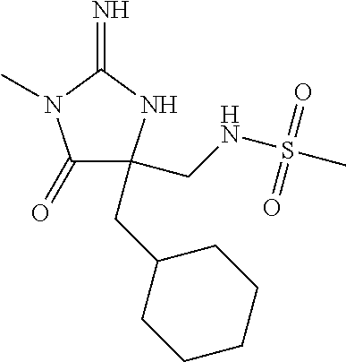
C1(=O)C(CNS(C)(=O)=O)(CC2CCCCC2)NC(=N)N1C
